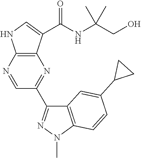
N1=CC(C2=NN(C)C3=C2C=C(C2CC2)C=C3)=NC2=C1NC=C2C(NC(CO)(C)C)=O
